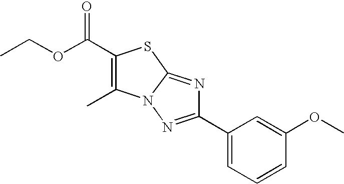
C1(C(OCC)=O)=C(C)N2C(=NC(C3=CC=CC(OC)=C3)=N2)S1
